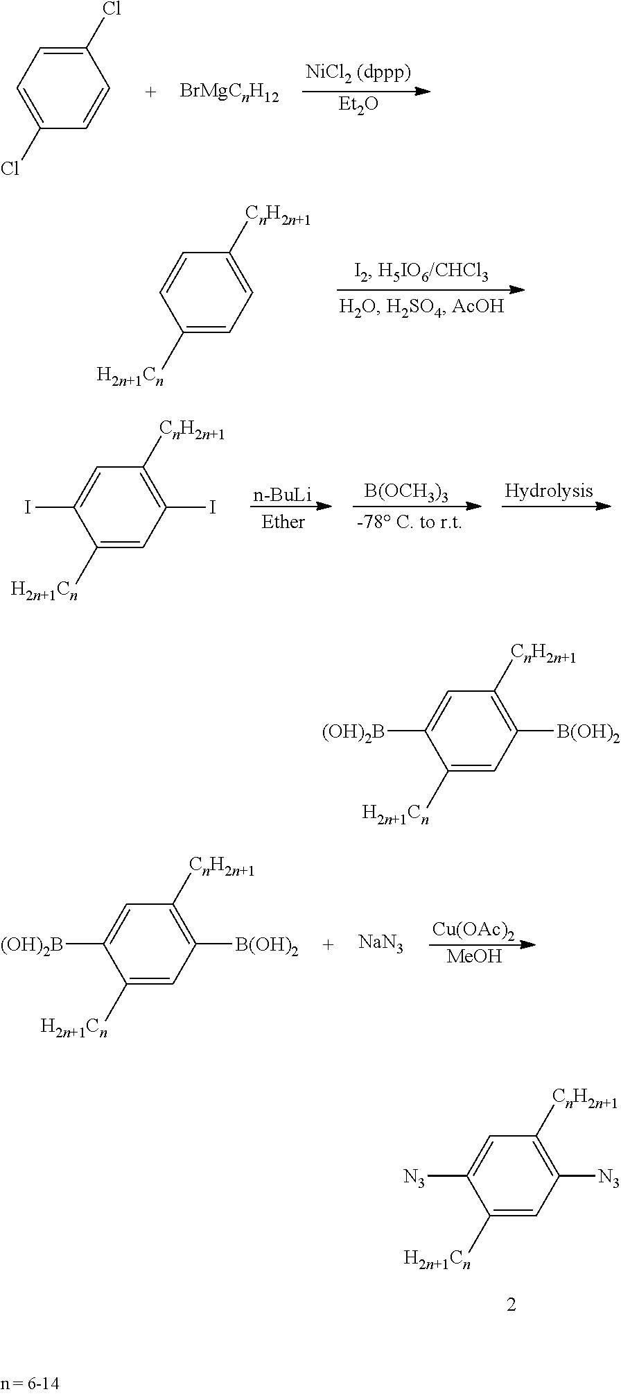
C1=C(Cl)C=CC(Cl)=C1.[Et2O].C1([H2n+1Cn])=CC=C([CnH2n+1])C=C1.C1([H2n+1Cn])=CC(I)=C([CnH2n+1])C=C1I.[n-BuLi].[B(OCH3)3].C1([H2n+1Cn])=CC([B(OH)2])=C([CnH2n+1])C=C1[(OH)2B].[NaN3].[Cu(OAc)2].[MeOH].C1([H2n+1Cn])=CC([N3])=C([CnH2n+1])C=C1[N3].C1([H2n+1Cn])=CC([B(OH)2])=C([CnH2n+1])C=C1[(OH)2B]
